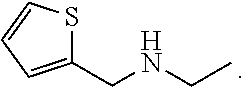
C1(CNCC)=CC=CS1
